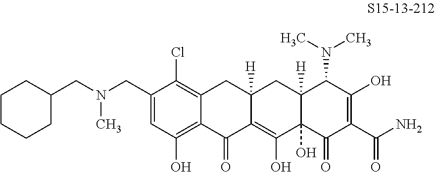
C12=C(Cl)C(CN(CC3CCCCC3)C)=CC(O)=C1C(=O)C1=C(O)C3(O)C([H])(CC1([H])C2)C(N(C)C)C(O)=C(C(N)=O)C3=O
